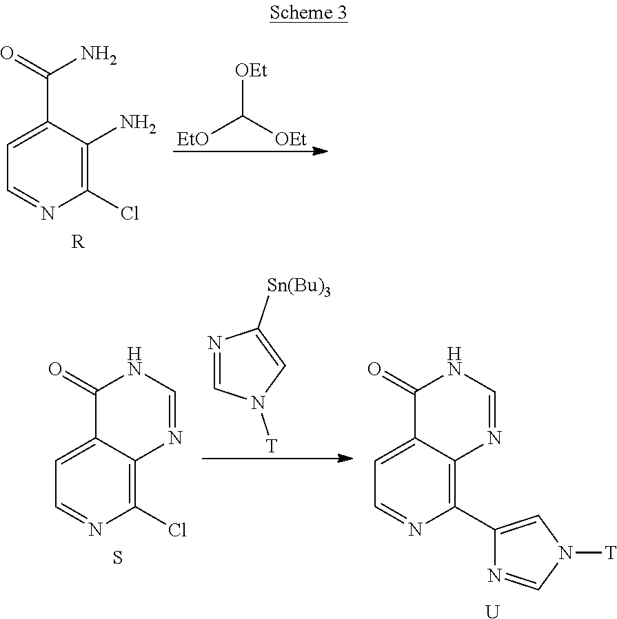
C1(C(N)=O)=CC=NC(Cl)=C1N.[R].[EtO]C([OEt])[OEt].C12=CC=NC(Cl)=C1N=CNC2=O.S.C12=CC=NC(C3=CN([T])C=N3)=C1N=CNC2=O.[U].N1=CN([T])C=C1[Sn(Bu)3]
